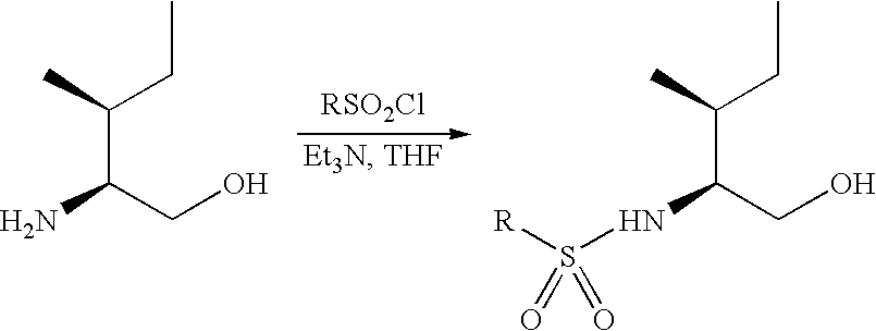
C(C(CO)N)(CC)C.C(C(CO)NS([R])(=O)=O)(CC)C
